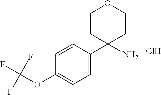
C1=CC(C2(N)CCOCC2)=CC=C1OC(F)(F)F.Cl
